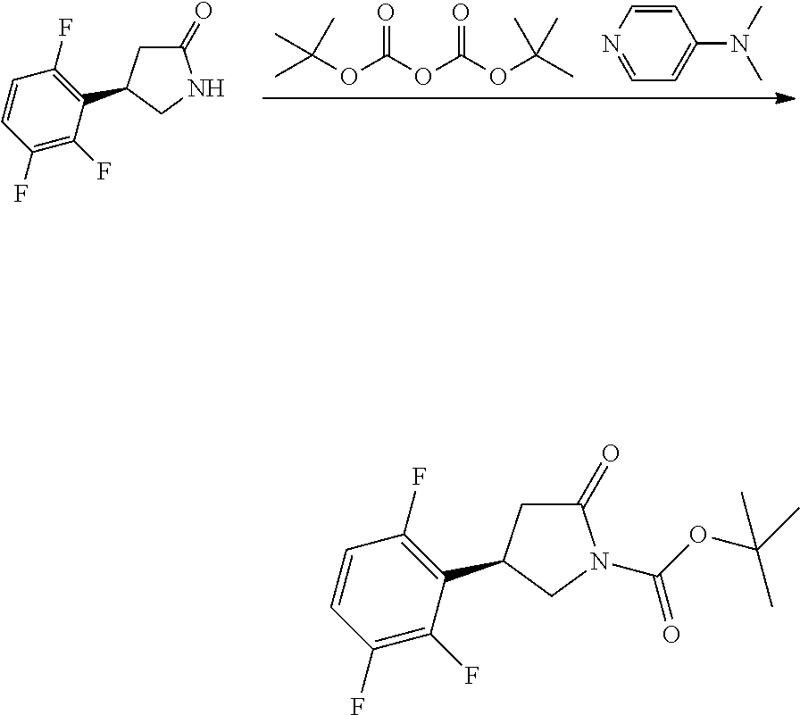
C1=CN=CC=C1N(C)C.CC(OC(=O)OC(OC(C)(C)C)=O)(C)C.C1(=O)CC(C2=C(F)C=CC(F)=C2F)CN1.C1(=O)CC(C2=C(F)C=CC(F)=C2F)CN1C(OC(C)(C)C)=O
